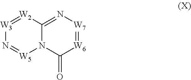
[W3]1=[W2]C2=N[W7]=[W6]C(=O)N2[W5]=N1
